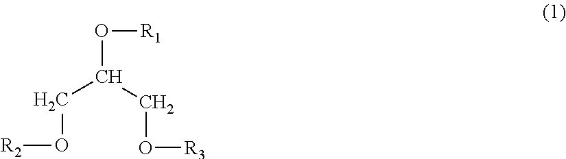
C(C(CO[R3])O[R1])O[R2]
